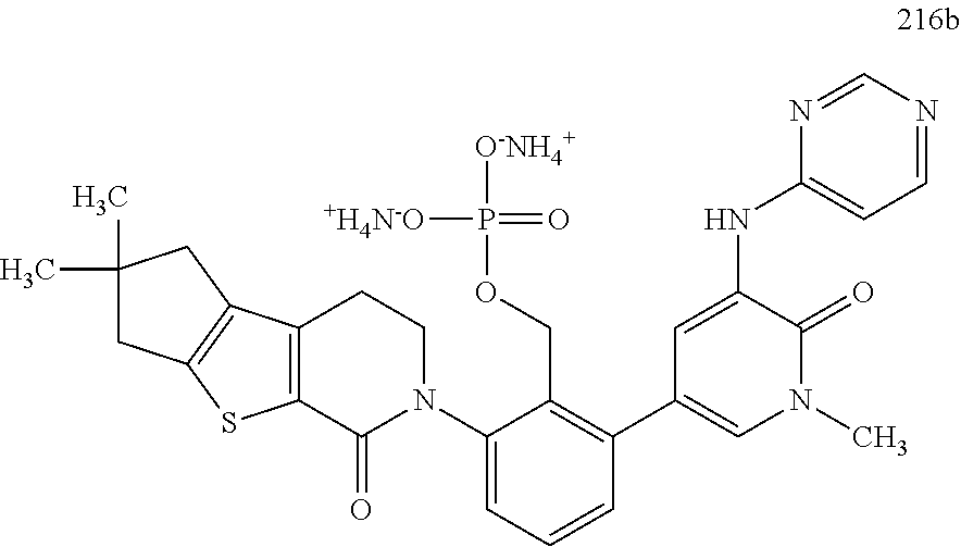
C1(N2CCC3=C(C2=O)SC2=C3CC(C)(C)C2)=CC=CC(C2=CN(C)C(=O)C(NC3=CC=NC=N3)=C2)=C1COP([+H4N-O])(=O)[O-NH4+]
